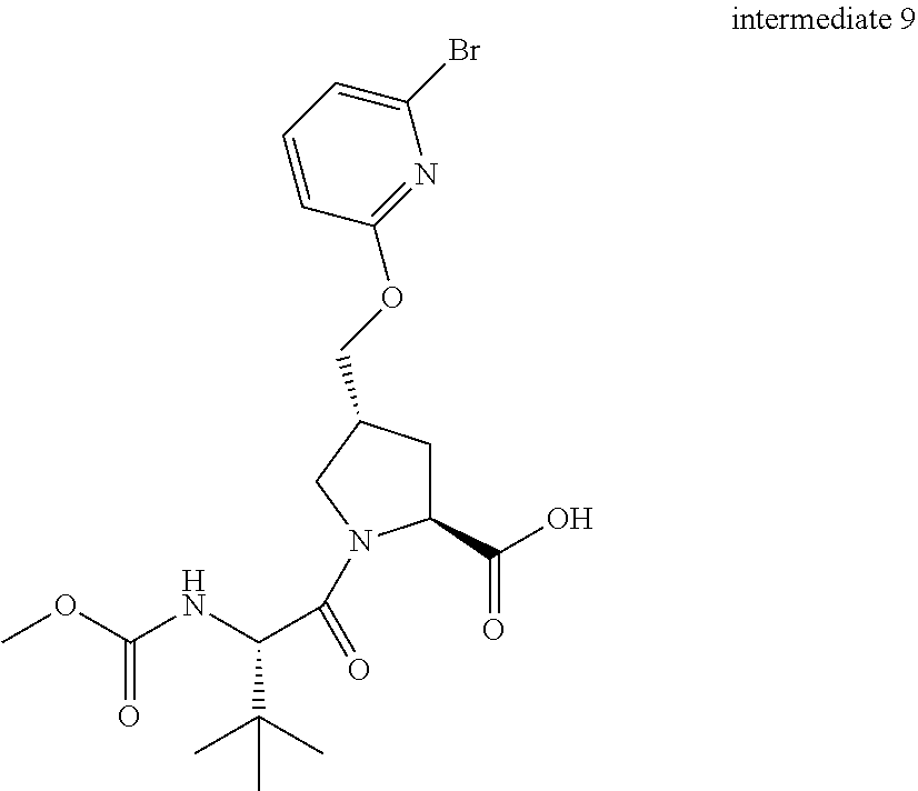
COC(NC(C(C)(C)C)C(=O)N1C(C(O)=O)CC(COC2=NC(Br)=CC=C2)C1)=O
